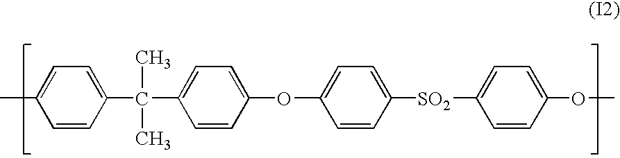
CC1=CC=C(C(C)(C)C2=CC=C(OC3=CC=C([SO2]C4=CC=C(OC)C=C4)C=C3)C=C2)C=C1
